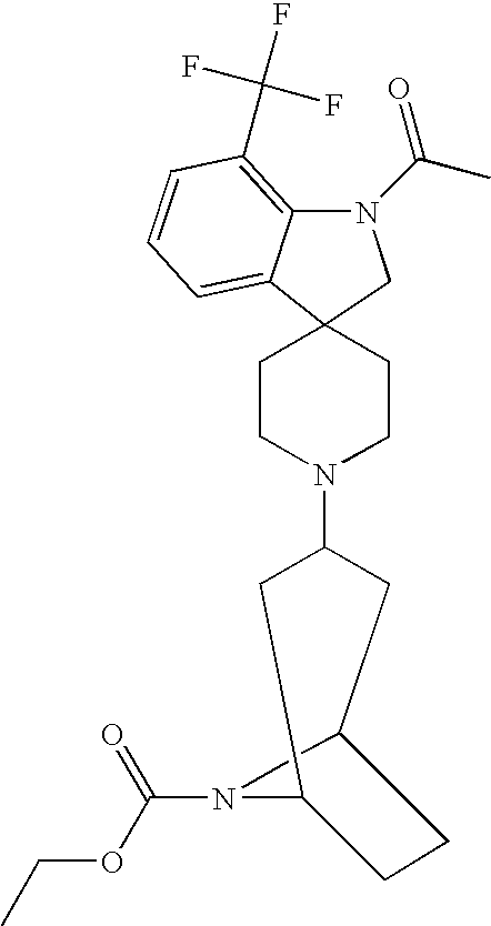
C12(CCN(C3CC4CCC(C3)N4C(OCC)=O)CC1)C1=CC=CC(C(F)(F)F)=C1N(C(C)=O)C2
